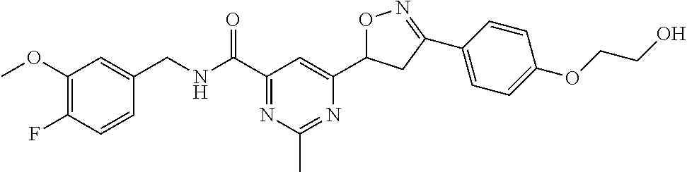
C1(OC)=C(F)C=CC(CNC(C2=NC(C)=NC(C3ON=C(C4=CC=C(OCCO)C=C4)C3)=C2)=O)=C1
